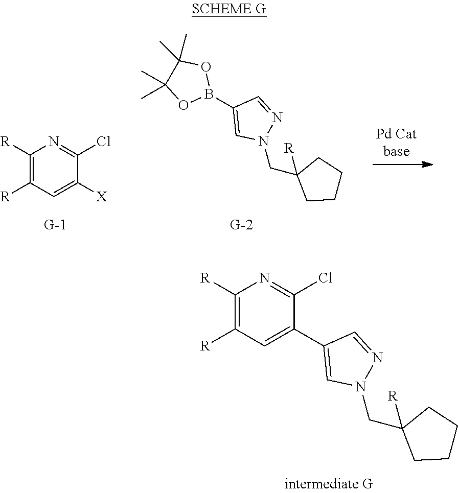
B1(C2=CN(CC3([R])CCCC3)N=C2)OC(C)(C)C(C)(C)O1.C1([R])=C([R])C=C([X])C(Cl)=N1.C1(C2=CC([R])=C([R])N=C2Cl)=CN(CC2([R])CCCC2)N=C1
